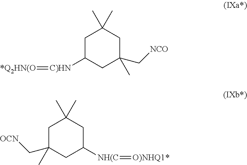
C1C([C)HN]=[*Q2HN(O])CC(C)(C[NCO])CC1(C)C.C1C([NH(C]=[O)NHQ1*])CC(C)(C[OCN])CC1(C)C
